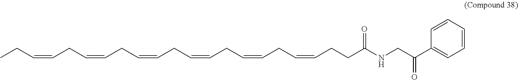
CCC=CCC=CCC=CCC=CCC=CCC=CCCC(NCC(C1=CC=CC=C1)=O)=O
